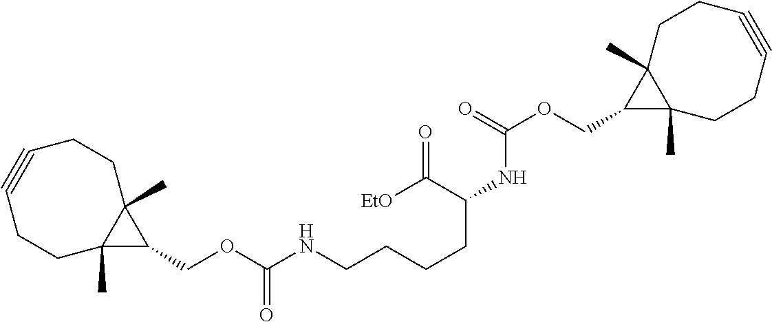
C12(C)C(COC(NCCCCC(NC(OCC3C4(C)C3(C)CCC#CCC4)=O)C([EtO])=O)=O)C1(C)CCC#CCC2
